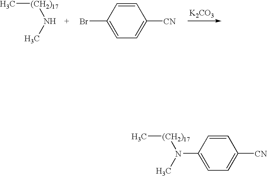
[K2CO3].C[(CH2)17]NC.C1=CC(Br)=CC=C1[CN].C[(CH2)17]N(C)C1=CC=C([CN])C=C1
